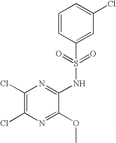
C1(Cl)=C(Cl)N=C(OC)C(NS(C2=CC(Cl)=CC=C2)(=O)=O)=N1
